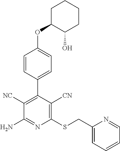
C1(SCC2=CC=CC=N2)=C([CN])C(C2=CC=C(OC3C(O)CCCC3)C=C2)=C([NC])C(N)=N1
